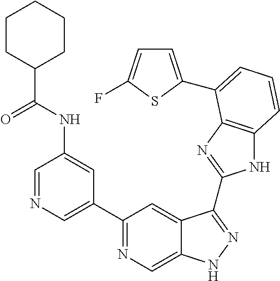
C1=NC=C(C2=NC=C3C(=C2)C(C2=NC4=C(N2)C=CC=C4C2=CC=C(F)S2)=NN3)C=C1NC(C1CCCCC1)=O
